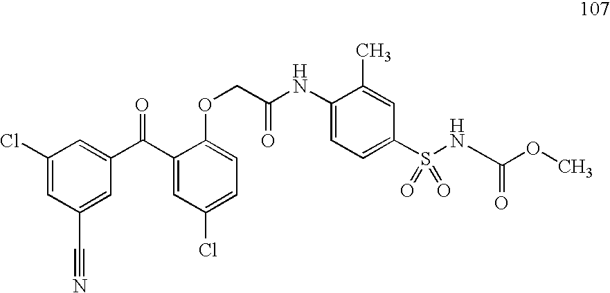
C1(Cl)=CC(C#N)=CC(C(C2=CC(Cl)=CC=C2OCC(NC2=CC=C(S(NC(=O)OC)(=O)=O)C=C2C)=O)=O)=C1
